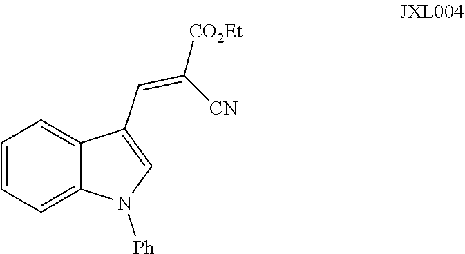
C1=C2C(C=C([CO2Et])[CN])=CN([Ph])C2=CC=C1
